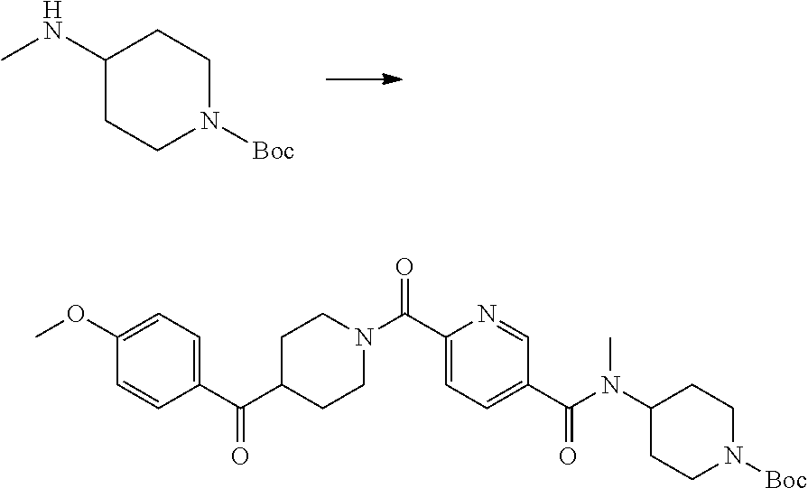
C1(NC)CCN([Boc])CC1.C1(C(C2CCN(C(C3=CC=C(C(N(C)C4CCN([Boc])CC4)=O)C=N3)=O)CC2)=O)=CC=C(OC)C=C1
